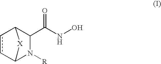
c1cC2N([R])C(C(=O)NO)C1[X]2
